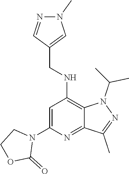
N(C1=C2N(C(C)C)N=C(C)C2=NC(N2CCOC2=O)=C1)CC1=CN(C)N=C1
